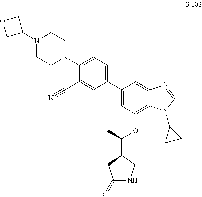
N1(C2COC2)CCN(C2=CC=C(C3=CC(OC(C4CC(=O)NC4)C)=C4C(=C3)N=CN4C3CC3)C=C2C#N)CC1
